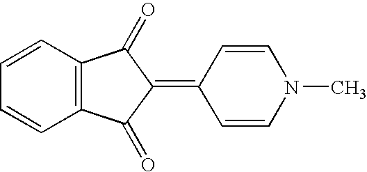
C1(=C2C(=O)C3=C(C=CC=C3)C2=O)C=CN(C)C=C1
